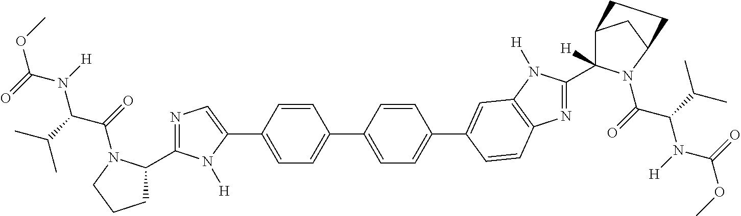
C1=C(C2=CN=C(C3CCCN3C(=O)C(C(C)C)N(C(OC)=O)[H])N2[H])C=CC(C2=CC=C(C3=CC4=C(N=C(C5([H])C6CC(N5C(=O)C(C(C)C)N(C(OC)=O)[H])CC6)N4[H])C=C3)C=C2)=C1
